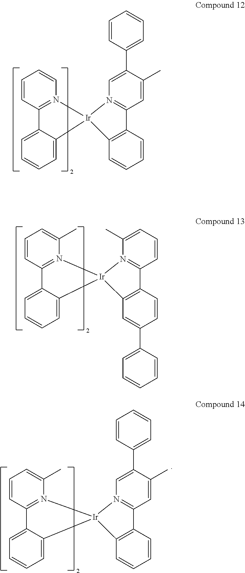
C1=CC2=N(C=C1)[Ir]1(C3=CC=CC=C23)C2=C(C=CC=C2)C2=N1C=C(C1=CC=CC=C1)C(C)=C2.C1=CC2=N(C(C)=C1)[Ir]1(C3=CC=CC=C23)C2=C(C=CC(C3=CC=CC=C3)=C2)C2=N1C(C)=CC=C2.C1=CC2=N(C(C)=C1)[Ir]1(C3=CC=CC=C23)C2=C(C=CC=C2)C2=N1C=C(C1=CC=CC=C1)C(C)=C2
